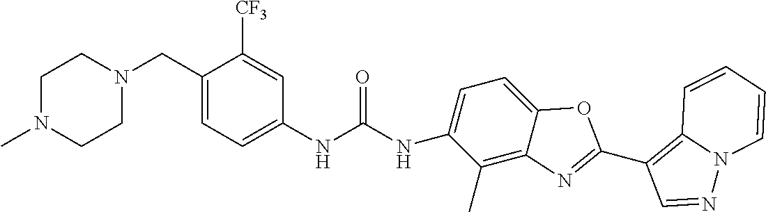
C1N(C)CCN(CC2=CC=C(NC(=O)NC3=CC=C4OC(C5=C6N(N=C5)C=CC=C6)=NC4=C3C)C=C2[CF3])C1
